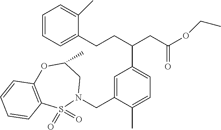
C(C1=CC=C(C)C(CN2CC(C)OC3=C(S2(=O)=O)C=CC=C3)=C1)(CC(=O)OCC)CCC1=CC=CC=C1C
